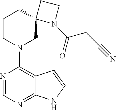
N1=CN=C2C(=C1N1CC3(CCC1)N(C(=O)CC#N)CC3)C=CN2
